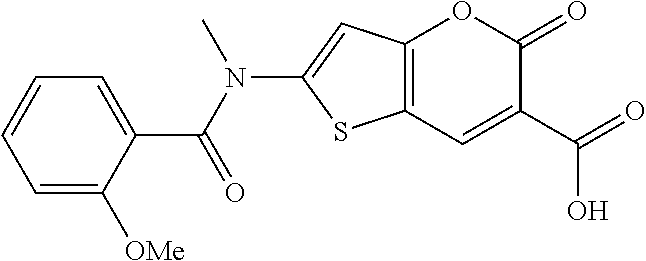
C12=C(C=C(C(=O)O)C(=O)O1)SC(N(C(C1=CC=CC=C1[OMe])=O)C)=C2
